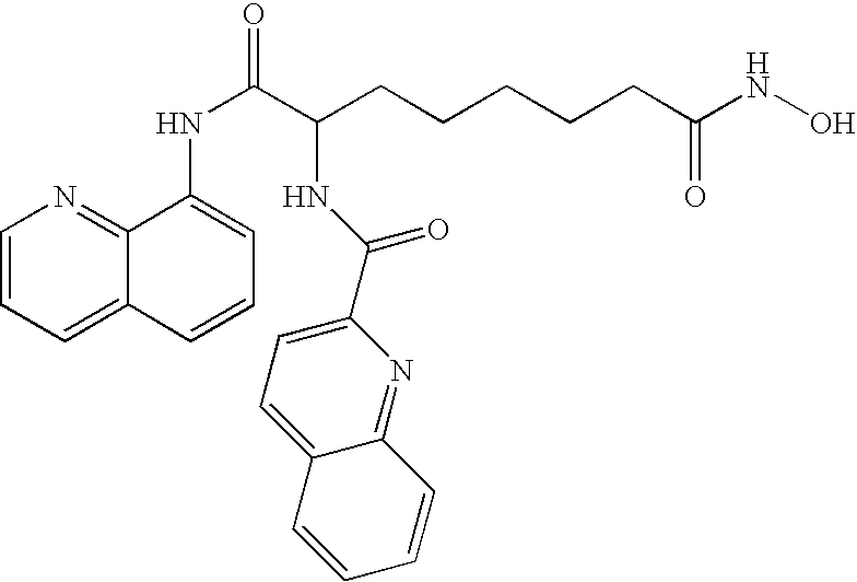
C1=CC=C2C(=N1)C(NC(=O)C(CCCCCC(NO)=O)NC(C1=CC=C3C(=N1)C=CC=C3)=O)=CC=C2
